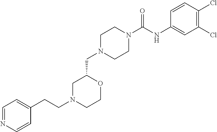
C1N(CC2CN(CCC3=CC=NC=C3)CCO2)CCN(C(NC2=CC(Cl)=C(Cl)C=C2)=O)C1
